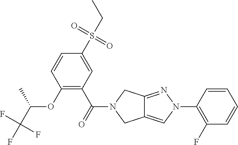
O(C1=C(C(=O)N2CC3=CN(C4=C(F)C=CC=C4)N=C3C2)C=C(S(CC)(=O)=O)C=C1)C(C(F)(F)F)C
